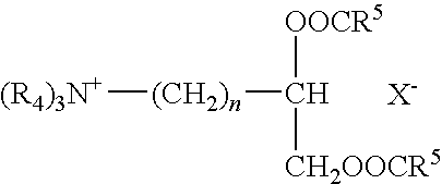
[X-].[(R4)3N+][(CH2)n]C([OOCR5])[CH2OOCR5]
